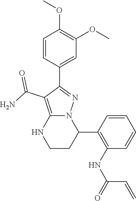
C1=CC(C2=NN3C(=C2C(N)=O)NCCC3C2=C(NC(C=C)=O)C=CC=C2)=CC(OC)=C1OC
